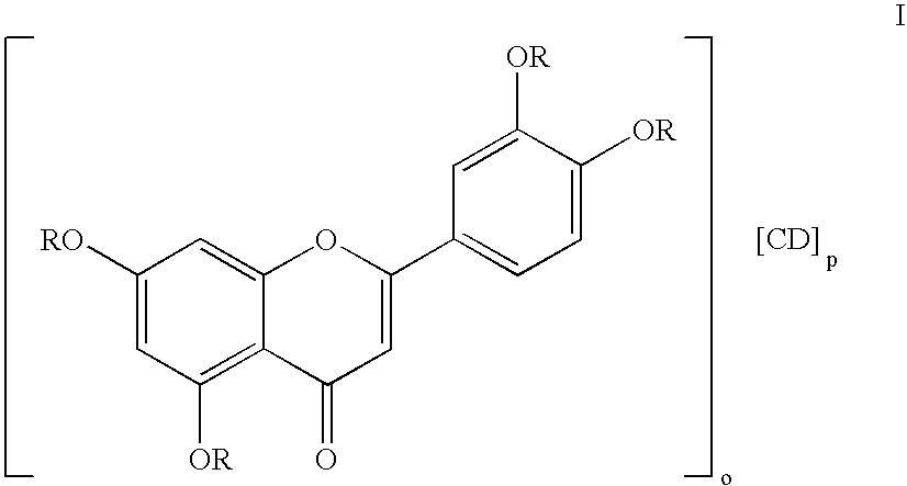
C1([RO])=CC([OR])=C2C(=C1)OC(C1=CC=C([OR])C([OR])=C1)=CC2=O.[[CD]]
